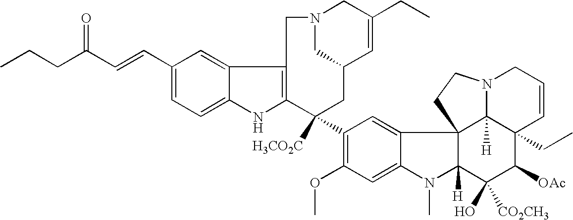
C1(C=CC(CCC)=O)=CC=C2C(=C1)C1=C(N2)C([H3CO2C])(C2=C(OC)C=C3C(=C2)C24C([H])(N3C)C(O)([CO2CH3])C([OAc])C3(CC)C2([H])N(CC=C3)CC4)CC2C=C(CC)CN(C2)C1
